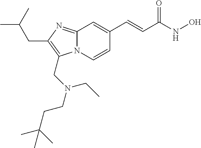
N12C(=NC(CC(C)C)=C1CN(CCC(C)(C)C)CC)C=C(C=CC(NO)=O)C=C2
